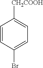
C1=CC(Br)=CC=C1[CH2COOH]
